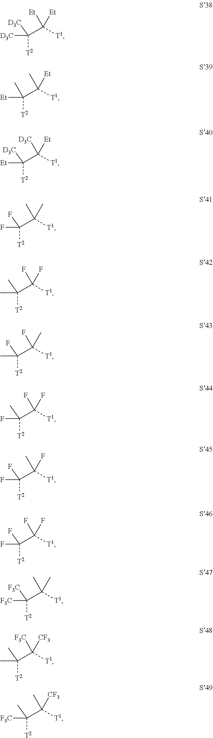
C(C([T1])([Et])[Et])([T2])([D3C])[D3C].C(C([T1])([Et])C)([T2])([Et])C.C(C([T1])([Et])[D3C])([T2])([D3C])[Et].C(C([T1])(C)C)([T2])(F)F.C(C([T1])(F)F)([T2])(C)C.C(C([T1])(C)F)([T2])(F)C.C(C([T1])(F)F)([T2])(C)F.C(C([T1])(F)C)([T2])(F)F.C(C([T1])(F)F)([T2])(F)F.C(C([T1])(C)C)([T2])([F3C])[F3C].C(C([T1])([CF3])[F3C])([T2])(C)C.C(C([T1])([CF3])C)([T2])(C)[F3C]
